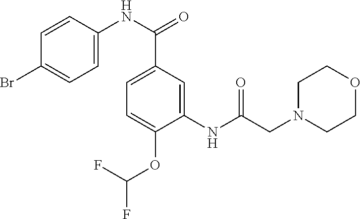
C1(NC(CN2CCOCC2)=O)=CC(C(NC2=CC=C(Br)C=C2)=O)=CC=C1OC(F)F
